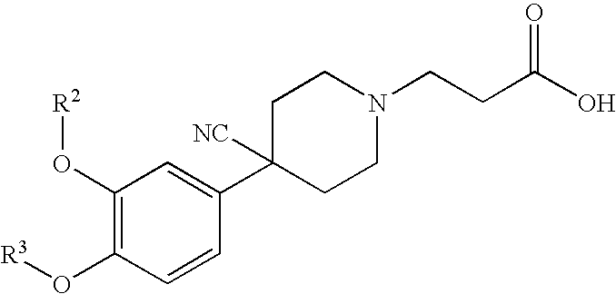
C1=CC(C2([NC])CCN(CCC(O)=O)CC2)=CC(O[R2])=C1O[R3]
